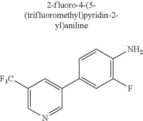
C1([F3C])=CN=CC(C2=CC(F)=C(N)C=C2)=C1
